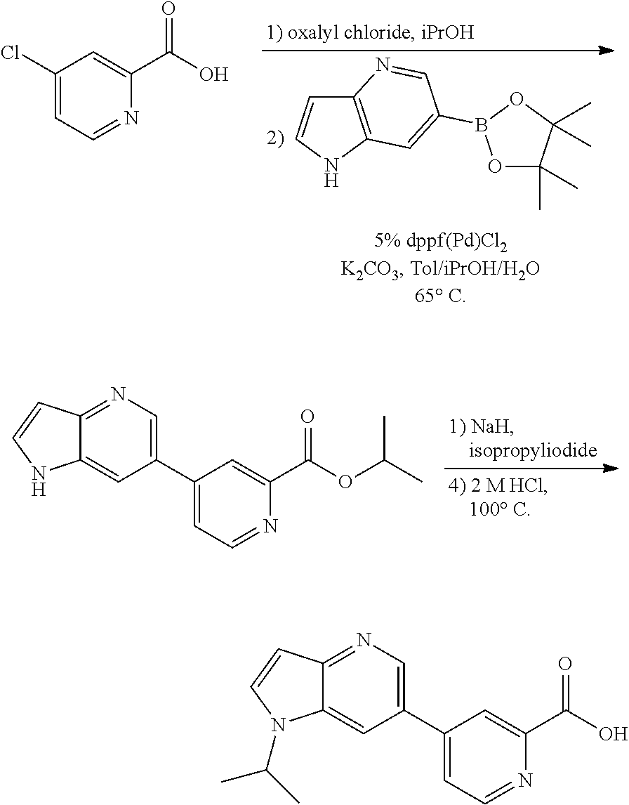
C12=C(NC=C1)C=C(B1OC(C)(C)C(C)(C)O1)C=N2.C1(Cl)=CC=NC(C(=O)O)=C1.C1(C2=CN=C3C(=C2)NC=C3)=CC=NC(C(=O)OC(C)C)=C1.C1(C2=CN=C3C(=C2)N(C(C)C)C=C3)=CC=NC(C(=O)O)=C1
